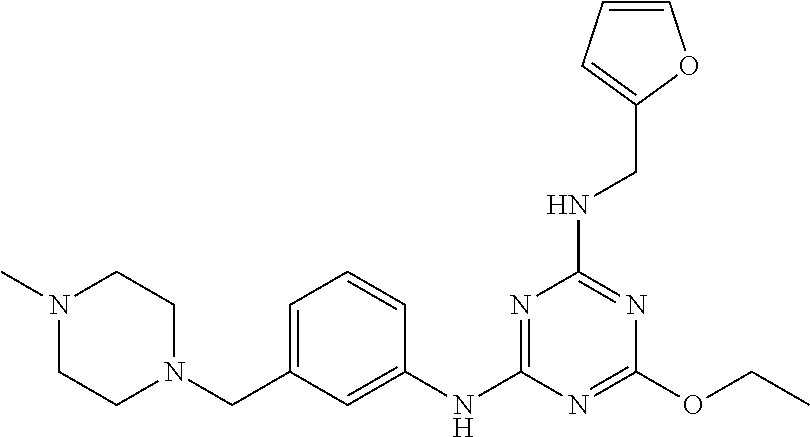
C1(OCC)=NC(NC2=CC(CN3CCN(C)CC3)=CC=C2)=NC(NCC2=CC=CO2)=N1
